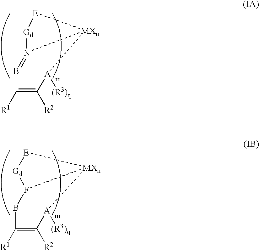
C1([R1])=C([R2])[A]([(R3)q])[MXn]2[E][Gd]N2=B1.C1([R1])=C([R2])[A]([(R3)q])[MXn]2[E][Gd]F2B1
